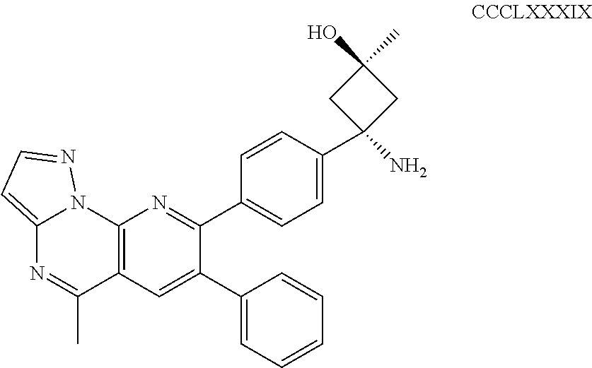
C12=CC=NN1C1=C(C(C)=N2)C=C(C2=CC=CC=C2)C(C2=CC=C(C3(N)CC(O)(C)C3)C=C2)=N1
